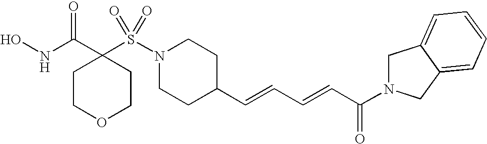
ONC(C1(S(N2CCC(C=CC=CC(=O)N3CC4=CC=CC=C4C3)CC2)(=O)=O)CCOCC1)=O
